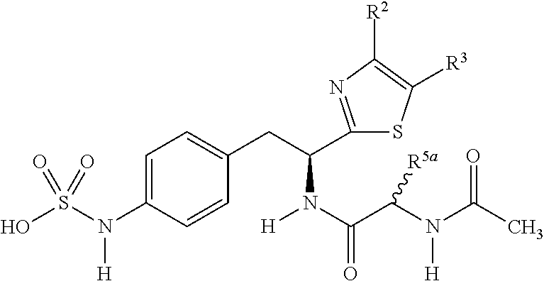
C1(C(CC2=CC=C(N(S(O)(=O)=O)[H])C=C2)N(C(=O)C(N([H])C(=O)C)[R5a])[H])=NC([R2])=C([R3])S1
